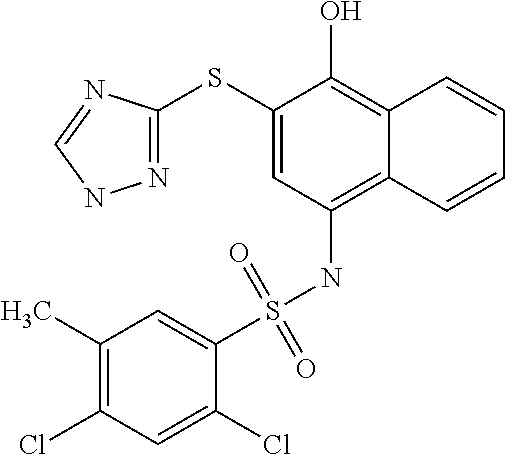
C1(SC2=NNC=N2)=CC(NS(C2=CC(C)=C(Cl)C=C2Cl)(=O)=O)=C2C(=C1O)C=CC=C2
